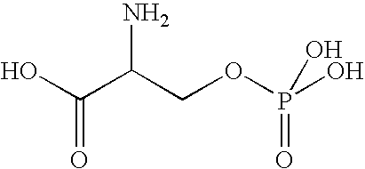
OC(C(COP(O)(=O)O)N)=O
